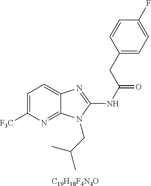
C1=C([F3C])N=C2C(=C1)N=C(NC(=O)CC1=CC=C(F)C=C1)N2CC(C)C.[C19H18F4N4O]
